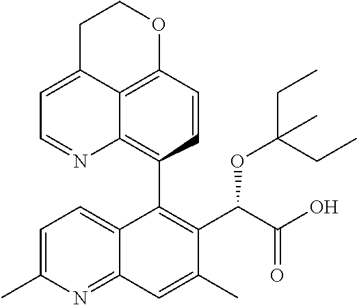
C12=C3C=CC(C4=C(C(C(O)=O)OC(CC)(CC)C)C(C)=CC5=NC(C)=CC=C45)=C1N=CC=C2CCO3
